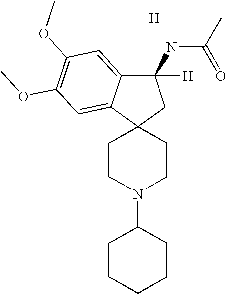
[H].C1CN(C2CCCCC2)CCC12CC(NC(C)=O)([H])C1=CC(OC)=C(OC)C=C21
